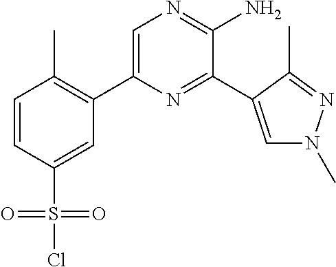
C1(C2=C(C)C=CC(S(Cl)(=O)=O)=C2)=CN=C(N)C(C2=CN(C)N=C2C)=N1
